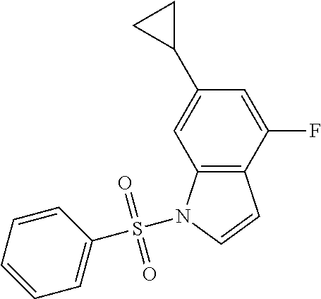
C12=C(C(F)=CC(C3CC3)=C1)C=CN2S(C1=CC=CC=C1)(=O)=O
